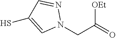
N1(CC(=O)[OEt])N=CC(S)=C1
